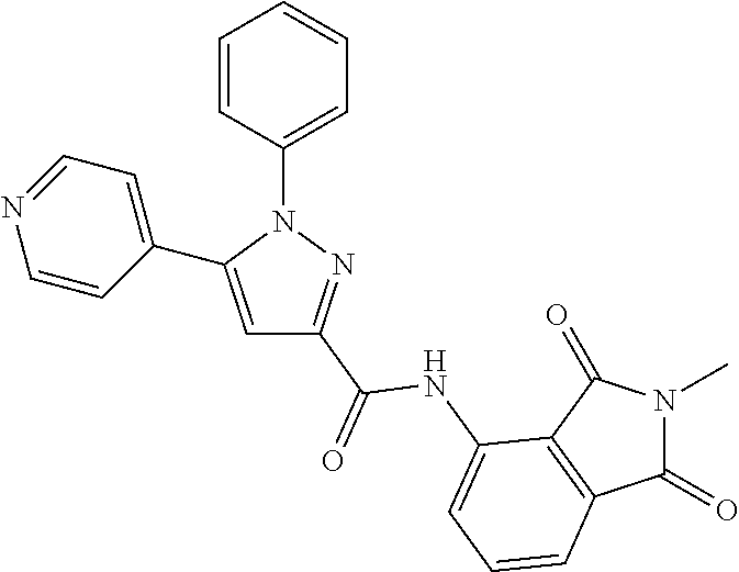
C1=CC(N2C(C3=CC=NC=C3)=CC(C(NC3=CC=CC4=C3C(=O)N(C)C4=O)=O)=N2)=CC=C1
